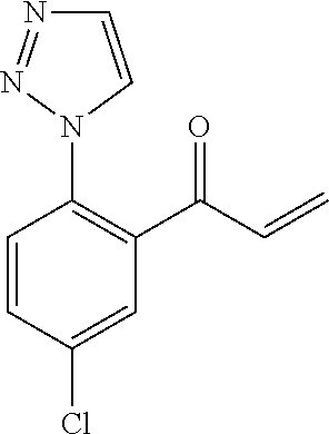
C1=CC(Cl)=CC(C(C=C)=O)=C1N1N=NC=C1
